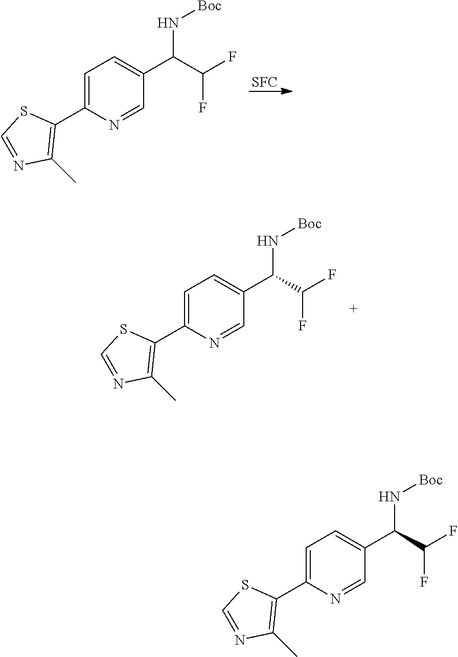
[SFC].C1=C(C2=C(C)N=CS2)N=CC(C(C(F)F)N[Boc])=C1.C1=C(C2=C(C)N=CS2)N=CC(C(C(F)F)N[Boc])=C1.C1=C(C2=C(C)N=CS2)N=CC(C(C(F)F)N[Boc])=C1
